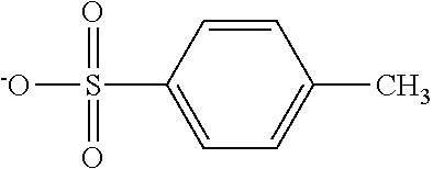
[-O]S(C1=CC=C(C)C=C1)(=O)=O
